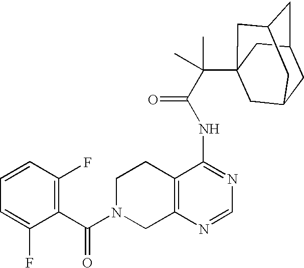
C1N(C(C2=C(F)C=CC=C2F)=O)CC2=C(C1)C(NC(=O)C(C13CC4CC(CC(C1)C4)C3)(C)C)=NC=N2
